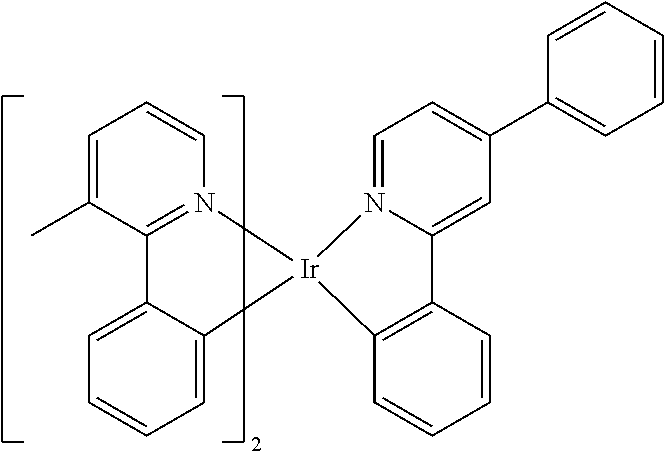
C1(C)=CC=CN2=C1C1=CC=CC=C1[Ir]21N2=CC=C(C3=CC=CC=C3)C=C2C2=C1C=CC=C2
